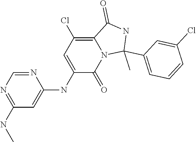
C1(NC)=NC=NC(NC2=CC(Cl)=C3N(C2=O)C(C)(C2=CC=CC(Cl)=C2)NC3=O)=C1
